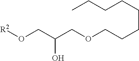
[R2]OCC(COCCCCCCCC)O
